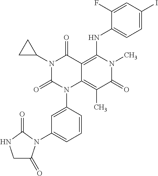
C1=CC(N2C3=C(C)C(=O)N(C)C(NC4=CC=C(I)C=C4F)=C3C(=O)N(C3CC3)C2=O)=CC(N2C(=O)CNC2=O)=C1
